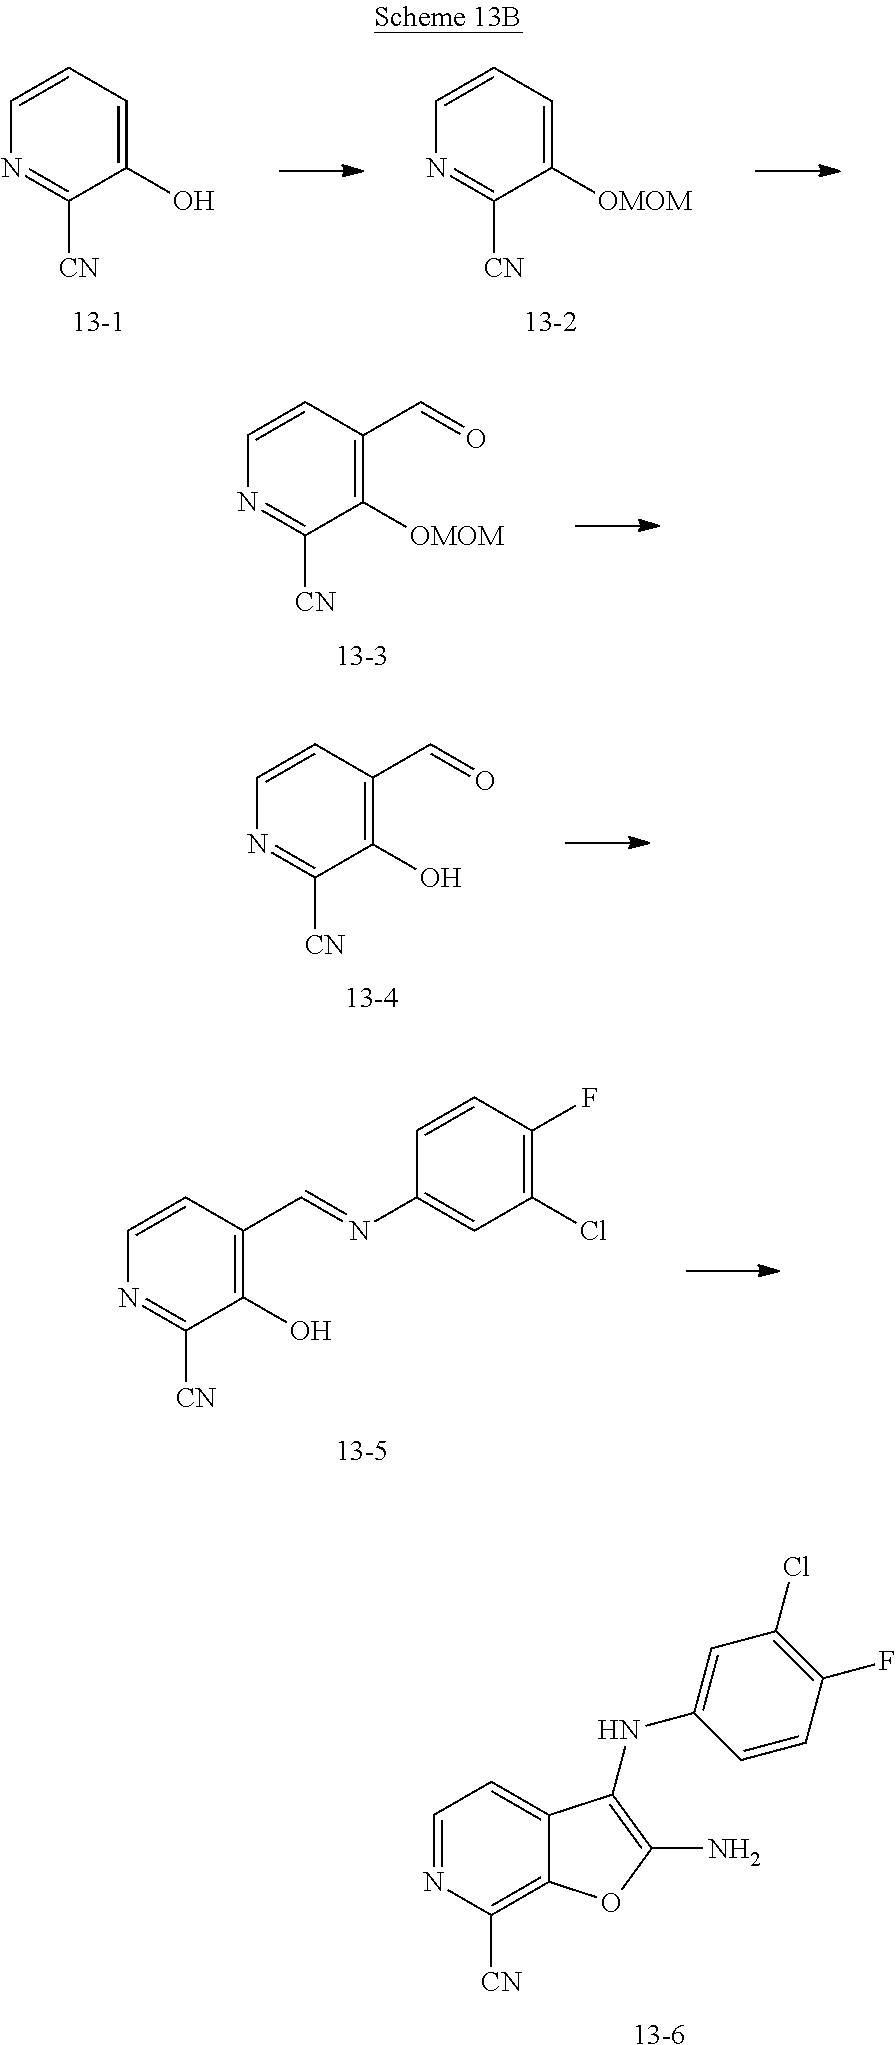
C1=CC=C([OMOM])C([CN])=N1.[13-2].C1=CC=C(O)C([CN])=N1.[13-1].C1=CC(C=O)=C([OMOM])C([CN])=N1.[13-3].C1=CC(C=O)=C(O)C([CN])=N1.[13-4].C1=NC([CN])=C2C(=C1)C(NC1=CC(Cl)=C(F)C=C1)=C(N)O2.[13-6].C1=CC(C=NC2=CC(Cl)=C(F)C=C2)=C(O)C([CN])=N1.[13-5]
